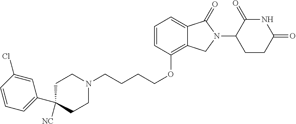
C(OC1=C2C(=CC=C1)C(=O)N(C1C(=O)NC(=O)CC1)C2)CCCN1CCC(C2=CC=CC(Cl)=C2)([NC])CC1
